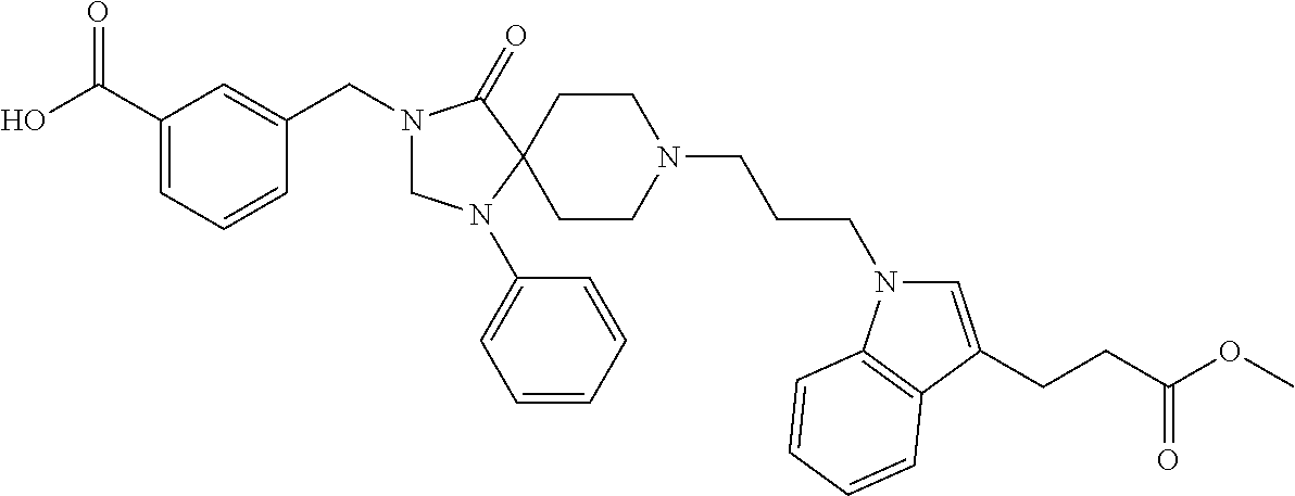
C1(C(O)=O)=CC=CC(CN2CN(C3=CC=CC=C3)C3(C2=O)CCN(CCCN2C=C(CCC(OC)=O)C4=C2C=CC=C4)CC3)=C1
